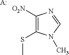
C1([O2N])=C(SC)N(C)C=N1.[A:]
